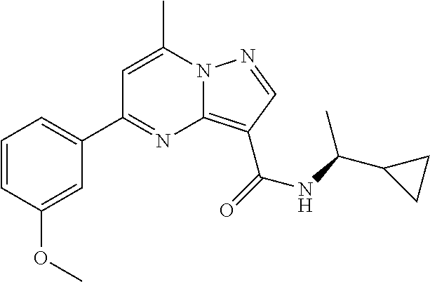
C1=CC(OC)=CC(C2=NC3=C(C(=O)NC(C4CC4)C)C=NN3C(C)=C2)=C1
